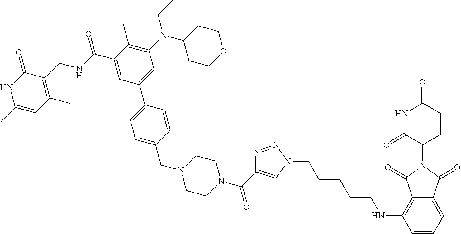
C1=C(CN2CCN(C(=O)C3=CN(CCCCCNC4=C5C(=CC=C4)C(=O)N(C4CCC(=O)NC4=O)C5=O)N=N3)CC2)C=CC(C2=CC(N(C3CCOCC3)CC)=C(C)C(C(NCC3=C(C)C=C(C)NC3=O)=O)=C2)=C1
